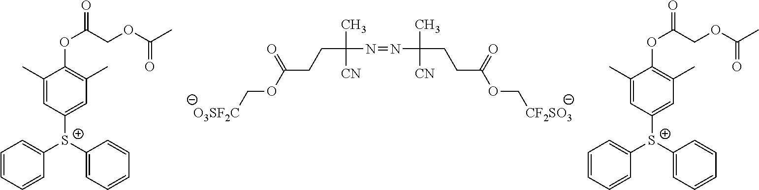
C1(C)=CC([S+](C2=CC=CC=C2)C2=CC=CC=C2)=CC(C)=C1OC(=O)COC(C)=O.[O3SF2C]COC(CCC(N=NC(C)(CCC(OC[CF2SO3])=O)[CN])(C)[CN])=O.C1(C)=CC([S+](C2=CC=CC=C2)C2=CC=CC=C2)=CC(C)=C1OC(=O)COC(C)=O
